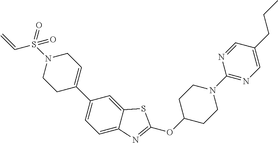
C1C(C2=CC=C3C(=C2)SC(OC2CCN(C4=NC=C(CCC)C=N4)CC2)=N3)=CCN(S(C=C)(=O)=O)C1
